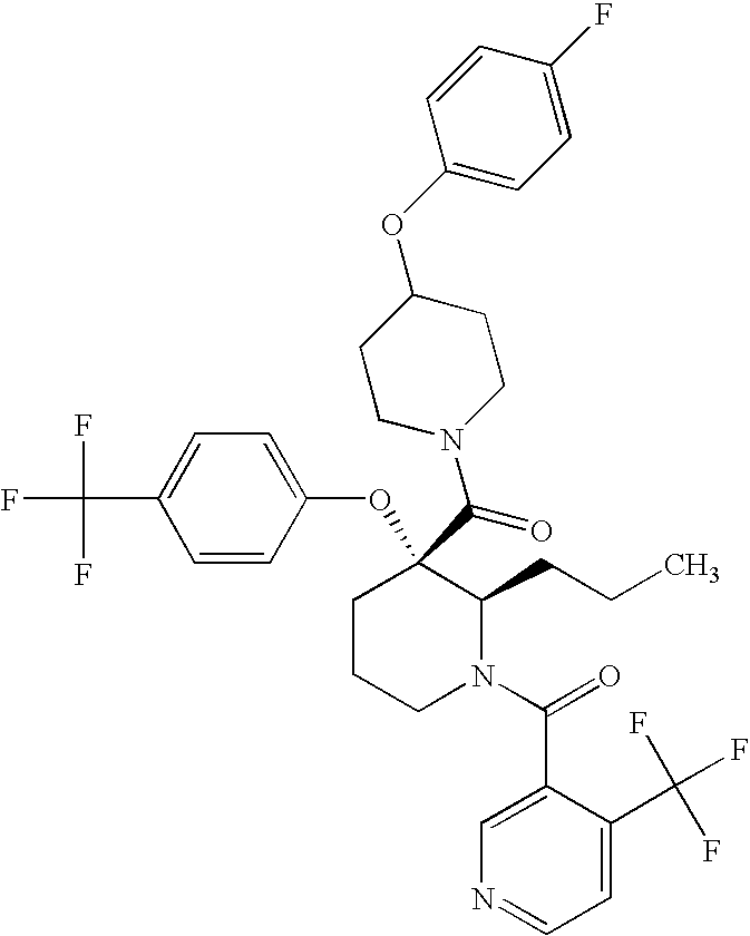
C1CCN(C(=O)C2=CN=CC=C2C(F)(F)F)C(CCC)C1(C(=O)N1CCC(OC2=CC=C(F)C=C2)CC1)OC1=CC=C(C(F)(F)F)C=C1
